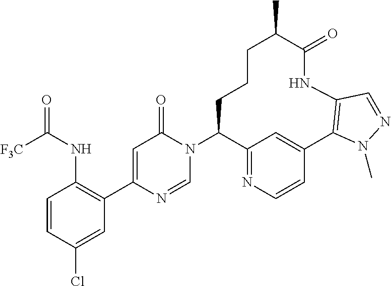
C1=CC(Cl)=CC(C2=CC(=O)N(C3C4=NC=CC(=C4)C4=C(NC(=O)C(C)CCC3)C=NN4C)C=N2)=C1NC(=O)[F3C]
